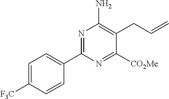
C1(C2=NC(N)=C(CC=C)C([CO2Me])=N2)=CC=C([F3C])C=C1
